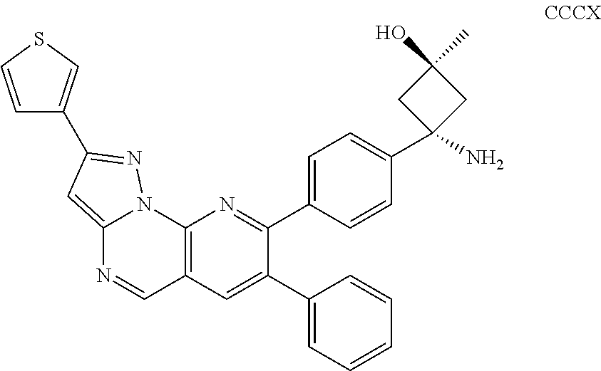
C12=CC(C3=CSC=C3)=NN1C1=C(C=N2)C=C(C2=CC=CC=C2)C(C2=CC=C(C3(N)CC(O)(C)C3)C=C2)=N1
